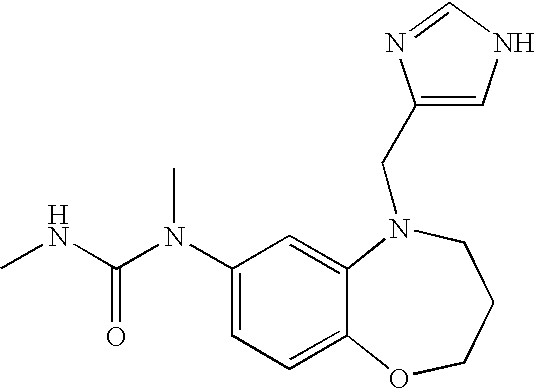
C1(N(C(NC)=O)C)=CC=C2C(=C1)N(CC1=CNC=N1)CCCO2
